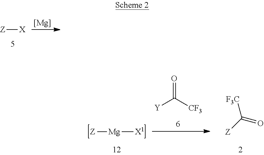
[Z][X].[Mg].[Z][Mg][X1].[Y]C([CF3])=O.[F3C]C(=O)[Z]
